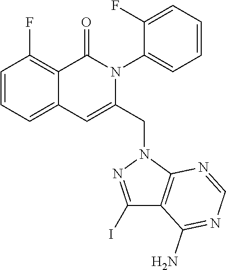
C1=CC=C2C(=C1F)C(=O)N(C1=CC=CC=C1F)C(CN1C3=C(C(N)=NC=N3)C(I)=N1)=C2
